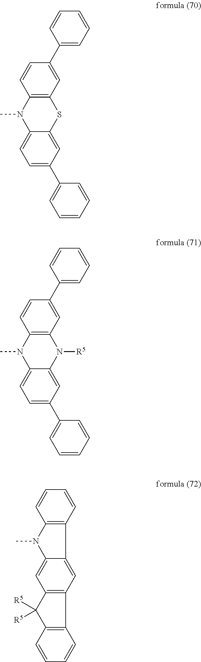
C1(C2=CC3=C(C=C2)N(C)C2=CC=C(C4=CC=CC=C4)C=C2S3)=CC=CC=C1.C1(C2=CC3=C(C=C2)N(C)C2=CC=C(C4=CC=CC=C4)C=C2N3[R5])=CC=CC=C1.C1=CC2=C(C=C1)N(C)C1=CC3=C(C=C21)C1=C(C3([R5])[R5])C=CC=C1
